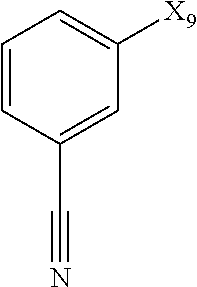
C1=C(C#N)C=CC=C1[X9]
